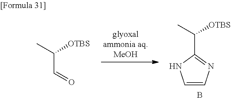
C1=CN=C(C([OTBS])C)N1.B.C(C=O)(C)[OTBS]
